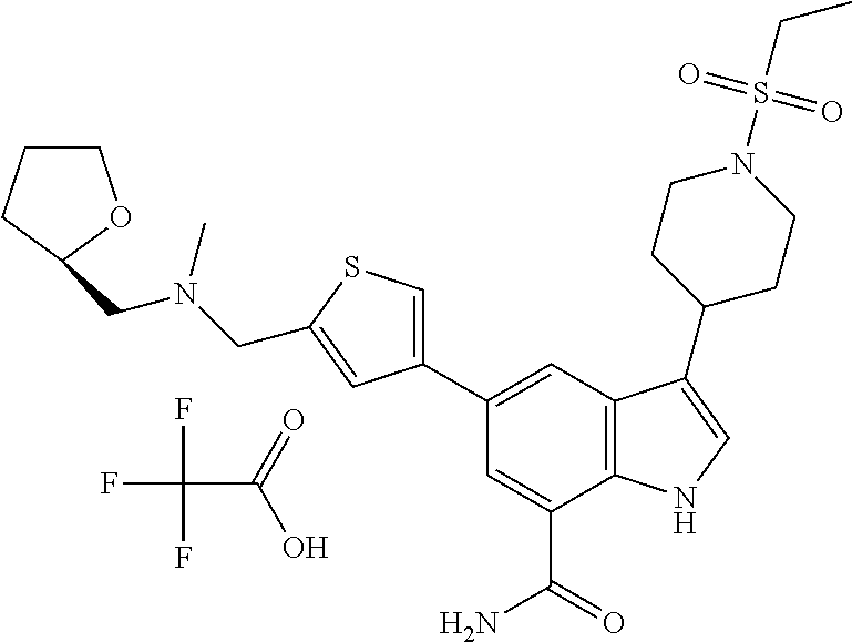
FC(F)(F)C(=O)O.C1=C(C(=O)N)C2=C(C=C1C1=CSC(CN(CC3CCCO3)C)=C1)C(C1CCN(S(CC)(=O)=O)CC1)=CN2
